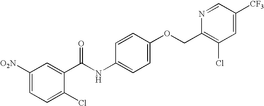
C1([O2N])=CC=C(Cl)C(C(NC2=CC=C(OCC3=C(Cl)C=C([CF3])C=N3)C=C2)=O)=C1
